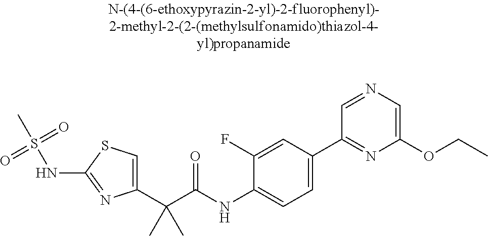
C1(C(C(NC2=CC=C(C3=NC(OCC)=CN=C3)C=C2F)=O)(C)C)=CSC(NS(C)(=O)=O)=N1
